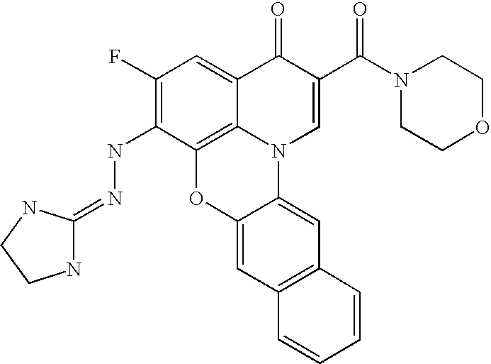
C1(F)=C(NN=C2NCCN2)C2=C3C(=C1)C(=O)C(C(N1CCOCC1)=O)=CN3C1=CC3=C(C=C1O2)C=CC=C3
